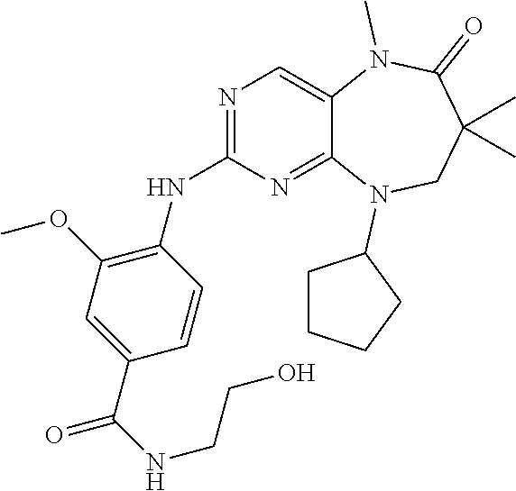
C1(C(NCCO)=O)=CC(OC)=C(NC2=NC=C3C(=N2)N(C2CCCC2)CC(C)(C)C(=O)N3C)C=C1
